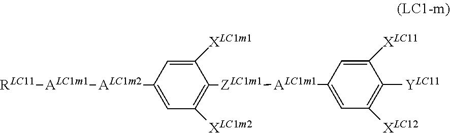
C1([ALC1m1][ZLC1m1]C2=C([XLC1m2])C=C([ALC1m2][ALC1m1][RLC11])C=C2[XLC1m1])=CC([XLC12])=C([YLC11])C([XLC11])=C1
